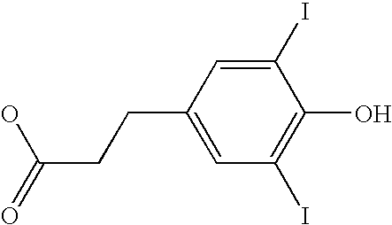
C(C1=CC(I)=C(O)C(I)=C1)CC(=O)O
